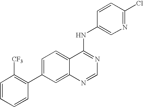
C1=CC=CC(C2=CC=C3C(=C2)N=CN=C3NC2=CN=C(Cl)C=C2)=C1[CF3]
